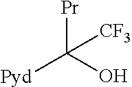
[Pr]C(O)([Pyd])[CF3]
